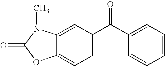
C12=CC=C(C(C3=CC=CC=C3)=O)C=C1N(C)C(=O)O2
